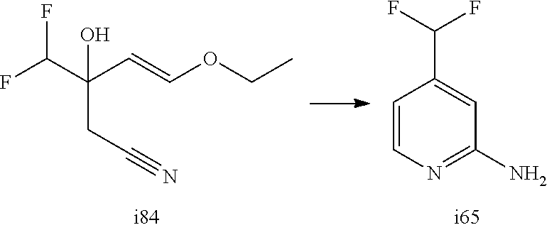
FC(F)C(C=COCC)(O)CC#N.C1=CN=C(N)C=C1C(F)F
